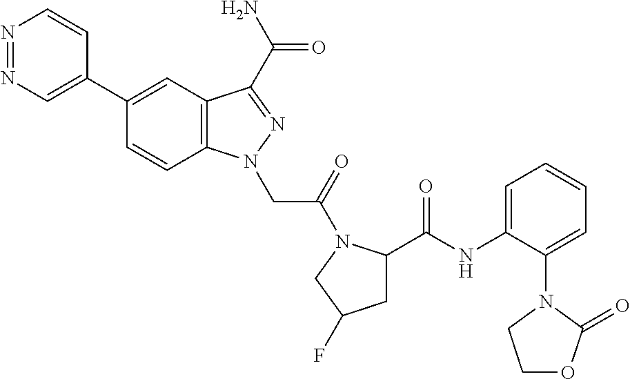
N1=NC=C(C2=CC3=C(C=C2)N(CC(=O)N2C(C(NC4=CC=CC=C4N4CCOC4=O)=O)CC(F)C2)N=C3C(N)=O)C=C1
